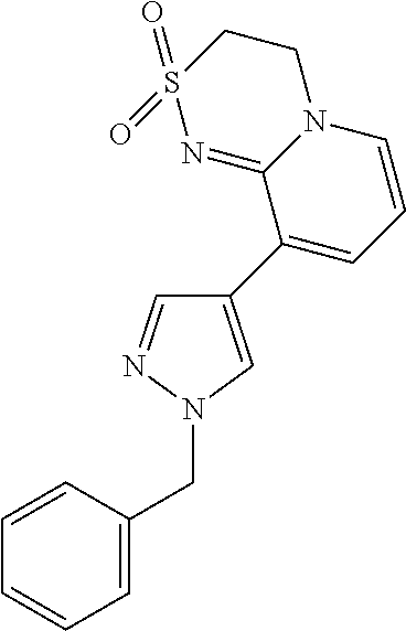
C1=C(CN2N=CC(C3=CC=CN4C3=NS(=O)(=O)CC4)=C2)C=CC=C1
